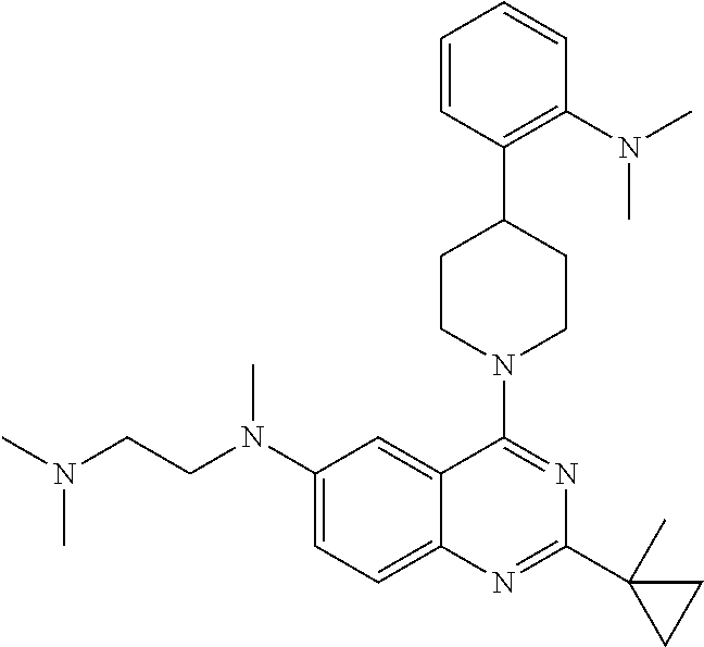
C1(N(CCN(C)C)C)=CC=C2C(=C1)C(N1CCC(C3=C(N(C)C)C=CC=C3)CC1)=NC(C1(C)CC1)=N2
